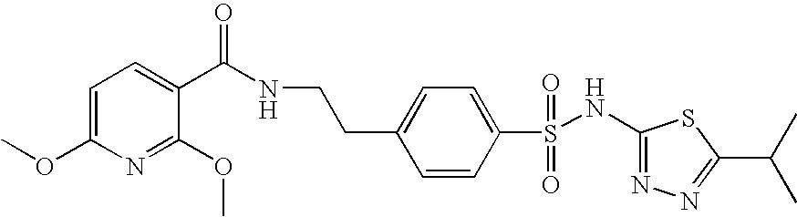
C1(NS(C2=CC=C(CCNC(C3=CC=C(OC)N=C3OC)=O)C=C2)(=O)=O)=NN=C(C(C)C)S1
